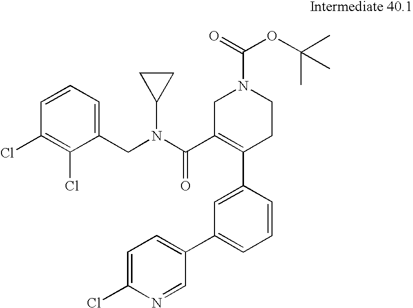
C1(CN(C(C2=C(C3=CC(C4=CC=C(Cl)N=C4)=CC=C3)CCN(C(=O)OC(C)(C)C)C2)=O)C2CC2)=CC=CC(Cl)=C1Cl
